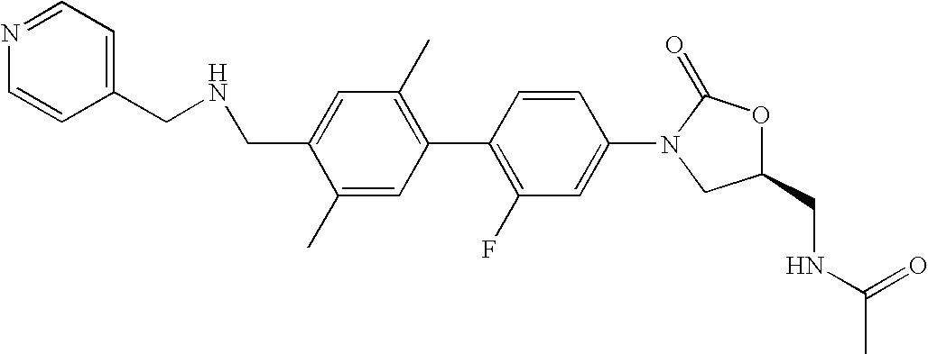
C1=C(CNCC2=CC=NC=C2)C(C)=CC(C2=C(F)C=C(N3CC(CNC(C)=O)OC3=O)C=C2)=C1C
